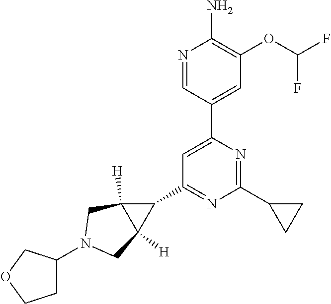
N1=CC(C2=CC(C3C4([H])C3([H])CN(C3CCOC3)C4)=NC(C3CC3)=N2)=CC(OC(F)F)=C1N
